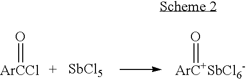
O=[ArCCl].[SbCl5].O=[ArC+SbCl6-]
